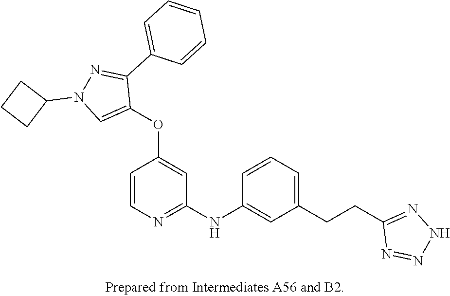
O(C1=CC(NC2=CC(CCC3=NNN=N3)=CC=C2)=NC=C1)C1=CN(C2CCC2)N=C1C1=CC=CC=C1
